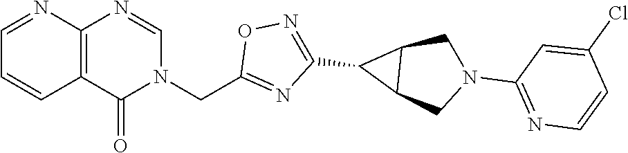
C12=C(N=CN(CC3=NC(C4C5C4CN(C4=NC=CC(Cl)=C4)C5)=NO3)C1=O)N=CC=C2
